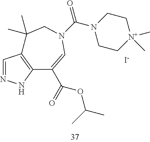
N1=CC2=C(N1)C(C(=O)OC(C)C)=CN(C(N1CC[N+](C)(C)CC1)=O)CC2(C)C.[I-]
